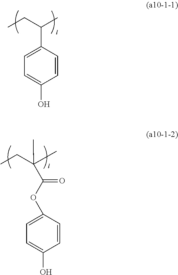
C1=CC(C(CC)C)=CC=C1O.C1=CC(OC(=O)C(CC)(C)C)=CC=C1O
